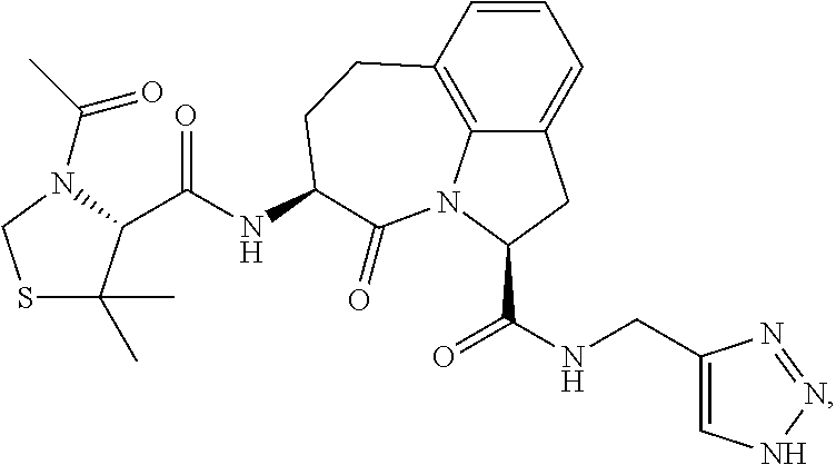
C(NC1CCC2=C3C(=CC=C2)CC(C(=O)NCC2=CNN=N2)N3C1=O)(=O)C1C(C)(C)SCN1C(C)=O
